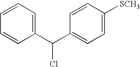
C1=CC=C(C(C2=CC=C([SCH3])C=C2)Cl)C=C1
